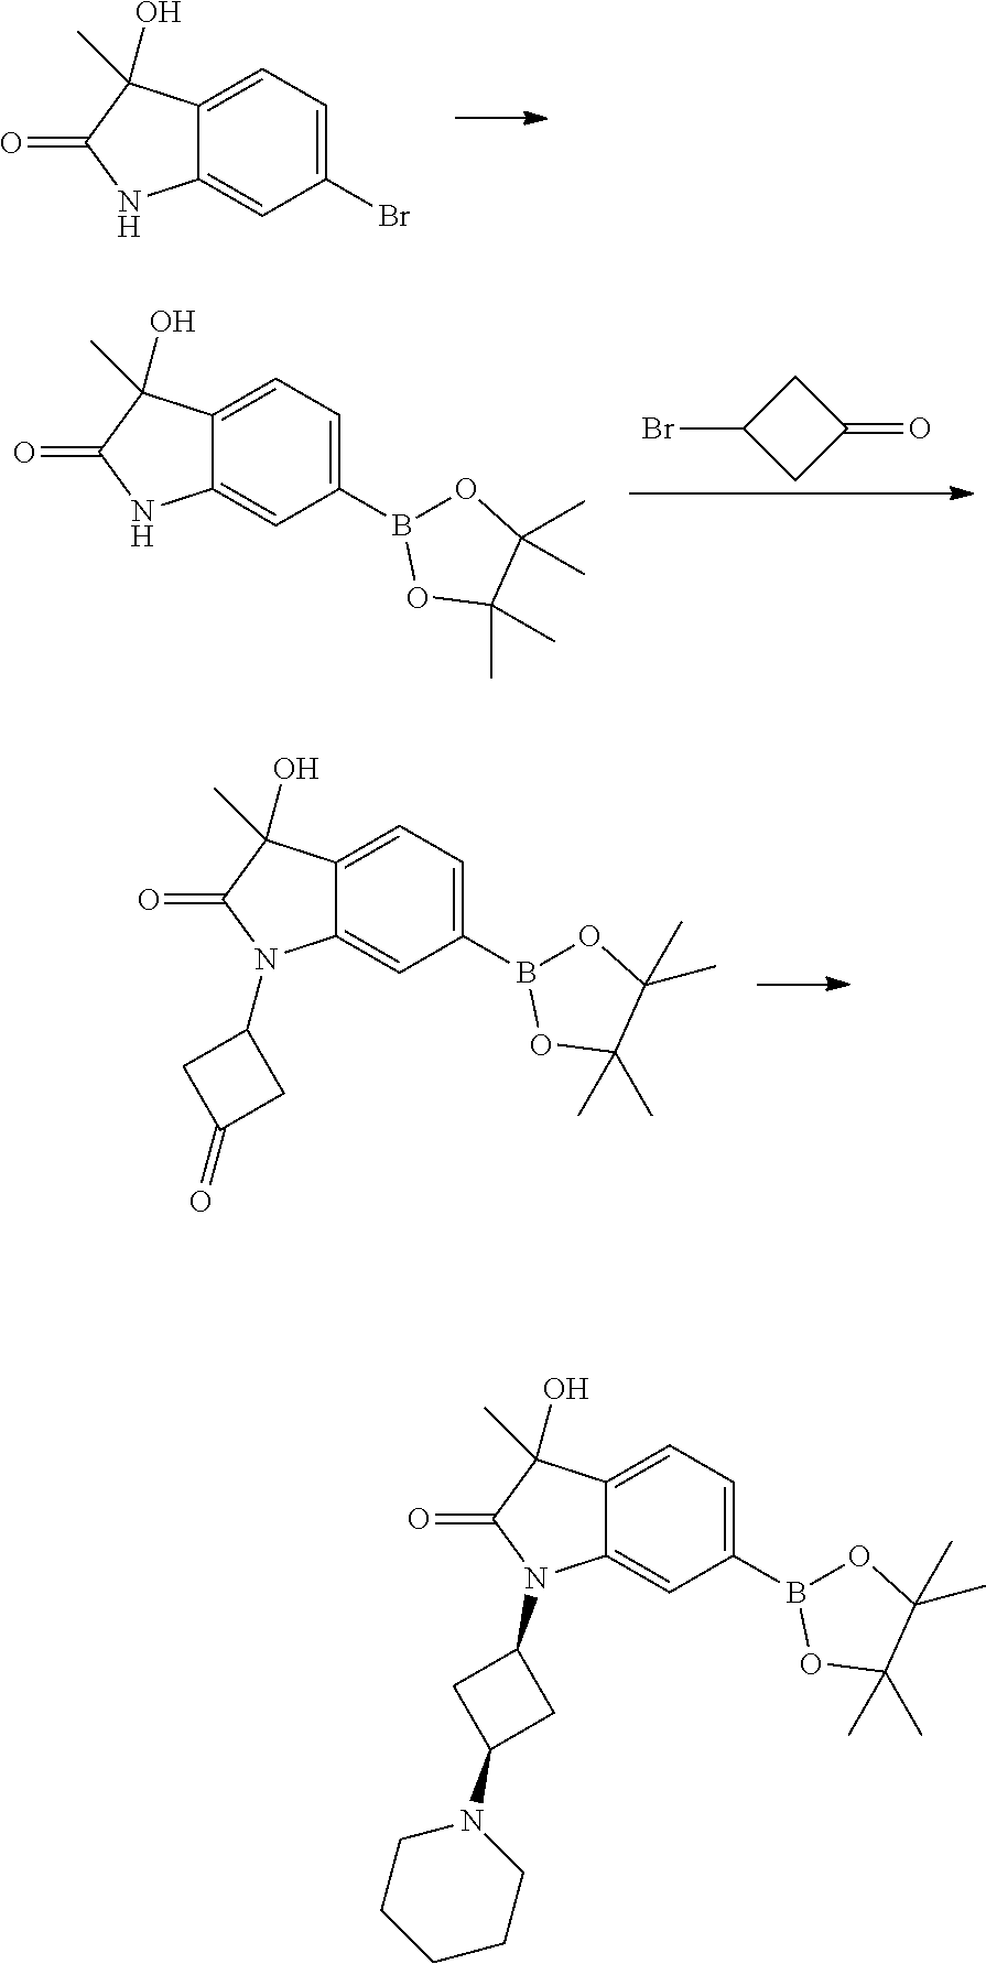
C1(Br)=CC=C2C(=C1)NC(=O)C2(O)C.C1C(Br)CC1=O.C1(B2OC(C)(C)C(C)(C)O2)=CC=C2C(=C1)NC(=O)C2(O)C.C1(B2OC(C)(C)C(C)(C)O2)=CC=C2C(=C1)N(C1CC(=O)C1)C(=O)C2(O)C.C1(B2OC(C)(C)C(C)(C)O2)=CC=C2C(=C1)N(C1CC(N3CCCCC3)C1)C(=O)C2(O)C
